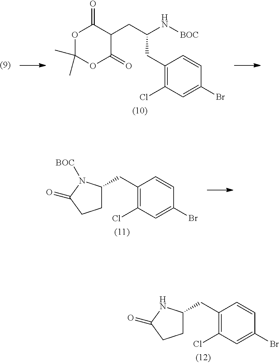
C(C1=C(Cl)C=C(Br)C=C1)C(N[BOC])CC1C(=O)OC(C)(C)OC1=O.C(C1=C(Cl)C=C(Br)C=C1)C1CCC(=O)N1[BOC].C(C1=C(Cl)C=C(Br)C=C1)C1CCC(=O)N1
